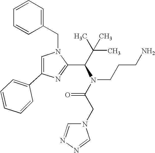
N1(CC2=CC=CC=C2)C=C(C2=CC=CC=C2)N=C1C(C(C)(C)C)N(C(CN1C=NN=C1)=O)CCCN
